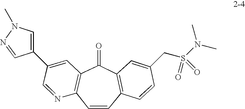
C12=C(C=CC3=C(C1=O)C=C(CS(N(C)C)(=O)=O)C=C3)N=CC(C1=CN(C)N=C1)=C2
